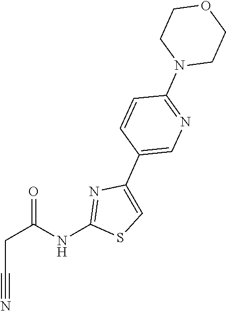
C1CN(C2=NC=C(C3=CSC(NC(CC#N)=O)=N3)C=C2)CCO1
